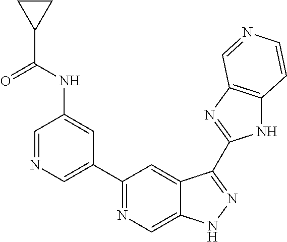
C1=NC=C(C2=NC=C3C(=C2)C(C2=NC4=C(N2)C=CN=C4)=NN3)C=C1NC(=O)C1CC1
